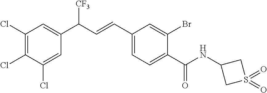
C1(Cl)=C(Cl)C(Cl)=CC(C(C=CC2=CC=C(C(NC3CS(=O)(=O)C3)=O)C(Br)=C2)[CF3])=C1
